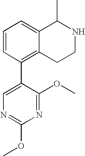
C1=CC(C2=CN=C(OC)N=C2OC)=C2C(=C1)C(C)NCC2
